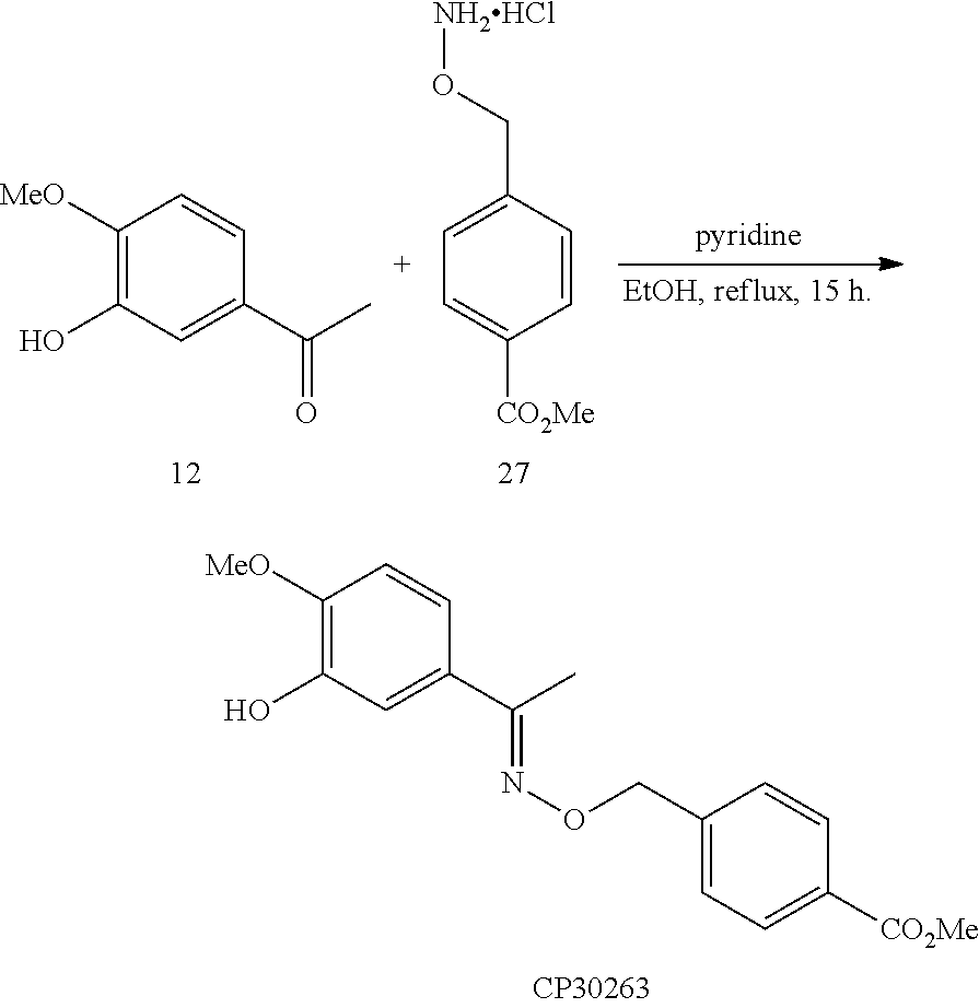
C1([MeO])=C(O)C=C(C(C)=O)C=C1.C1=C(CO[NH2HCl])C=CC([CO2Me])=C1.C1([MeO])=C(O)C=C(C(C)=NOCC2=CC=C([CO2Me])C=C2)C=C1
